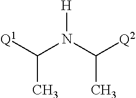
[H]N(C([Q2])C)C([Q1])C
